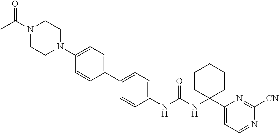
C1(NC(NC2(C3=CC=NC([CN])=N3)CCCCC2)=O)=CC=C(C2=CC=C(N3CCN(C(C)=O)CC3)C=C2)C=C1
